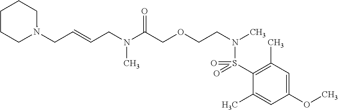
C1(S(N(CCOCC(N(C)CC=CCN2CCCCC2)=O)C)(=O)=O)=C(C)C=C(OC)C=C1C
